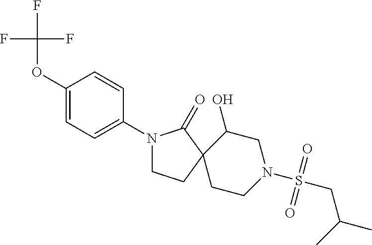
C1(OC(F)(F)F)=CC=C(N2CCC3(C2=O)CCN(S(=O)(=O)CC(C)C)CC3O)C=C1
